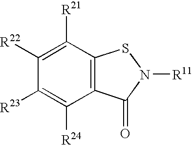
C1([R21])=C([R22])C([R23])=C([R24])C2=C1SN([R11])C2=O
